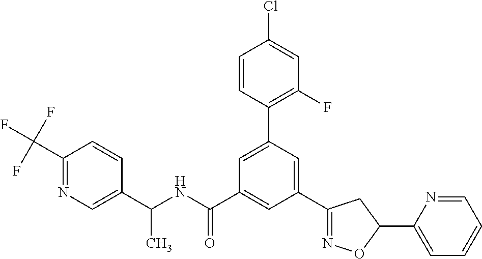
C1(C2=NOC(C3=CC=CC=N3)C2)=CC(C2=C(F)C=C(Cl)C=C2)=CC(C(NC(C2=CN=C(C(F)(F)F)C=C2)C)=O)=C1
